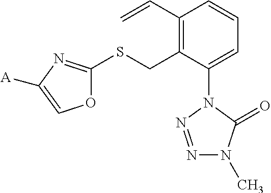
C1(C=C)=C(CSC2=NC([A])=CO2)C(N2N=NN(C)C2=O)=CC=C1
